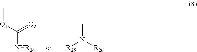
C[Q1]C([NHR24])=[Q2].CN([R25])[R26]
